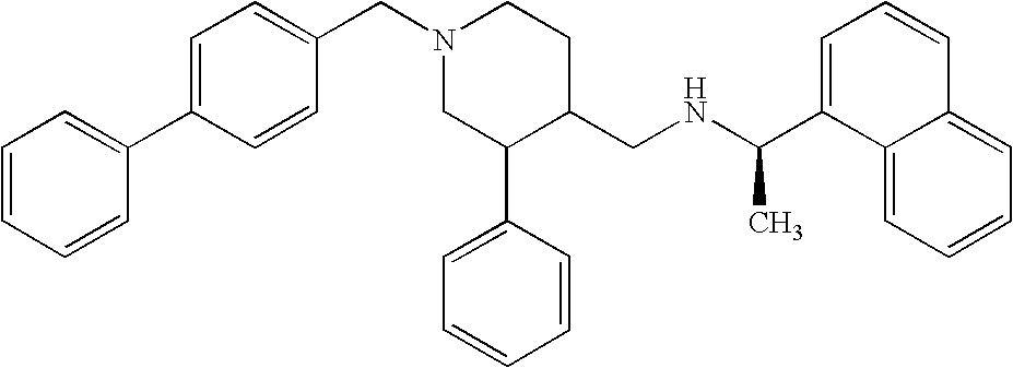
C12=CC=CC=C1C=CC=C2C(NCC1CCN(CC2=CC=C(C3=CC=CC=C3)C=C2)CC1C1=CC=CC=C1)C
